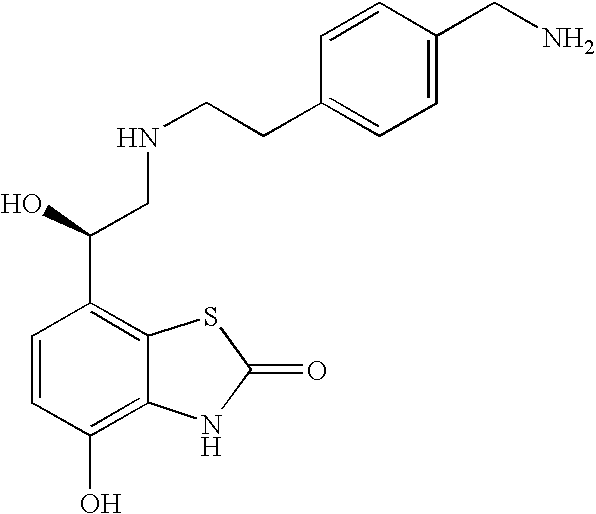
C1=CC(O)=C2C(=C1C(CNCCC1=CC=C(CN)C=C1)O)SC(=O)N2
